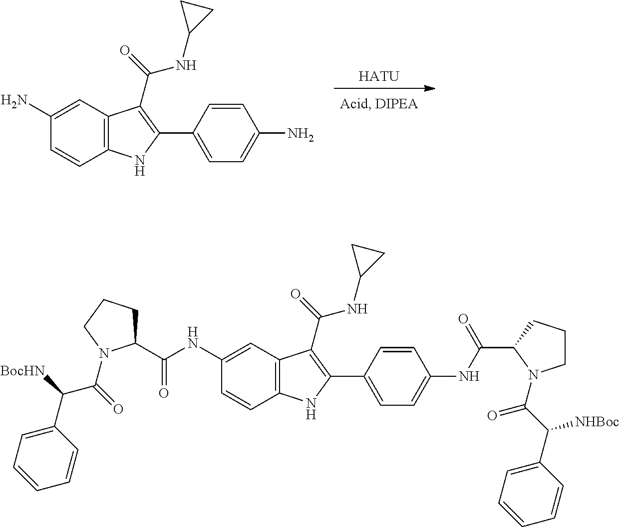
[HATU].C1(N)=CC2=C(NC(C3=CC=C(N)C=C3)=C2C(=O)NC2CC2)C=C1.C1(NC(C2CCCN2C(=O)C([BocHN])C2=CC=CC=C2)=O)=CC2=C(NC(C3=CC=C(NC(C4N(C(C(C5=CC=CC=C5)[NHBoc])=O)CCC4)=O)C=C3)=C2C(=O)NC2CC2)C=C1
